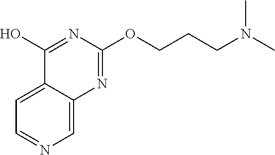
C1=NC=C2C(=C1)C(O)=NC(OCCCN(C)C)=N2
